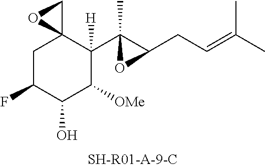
C1C(F)C(O)C([OMe])C(C2(C)C(CC=C(C)C)O2)([H])C12CO2
